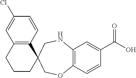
C12=C(C=CC(C(O)=O)=C1)OCC1(CN2)C2=C(CCC1)C=C(Cl)C=C2
